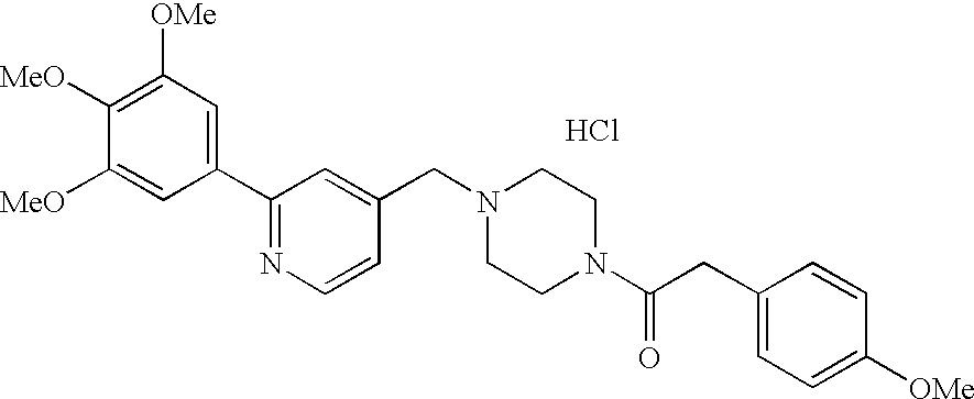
C1(C2=NC=CC(CN3CCN(C(CC4=CC=C([OMe])C=C4)=O)CC3)=C2)=CC([OMe])=C([MeO])C([MeO])=C1.Cl
